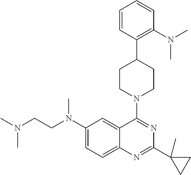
C(N(C1=CC=C2C(=C1)C(N1CCC(C3=C(N(C)C)C=CC=C3)CC1)=NC(C1(C)CC1)=N2)C)CN(C)C
